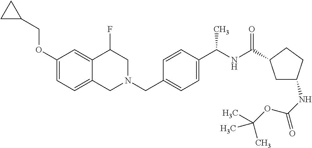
C1(OCC2CC2)=CC=C2C(=C1)C(F)CN(CC1=CC=C(C(NC(=O)C3CC(NC(=O)OC(C)(C)C)CC3)C)C=C1)C2
